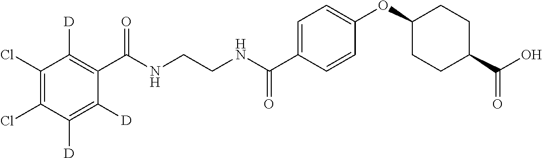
C(NCCNC(C1=CC=C(OC2CCC(C(=O)O)CC2)C=C1)=O)(=O)C1=C([D])C(Cl)=C(Cl)C([D])=C1[D]
